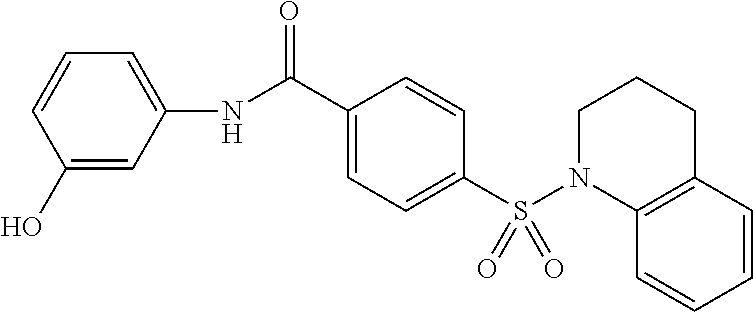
C12=C(C=CC=C1)N(S(C1=CC=C(C(NC3=CC=CC(O)=C3)=O)C=C1)(=O)=O)CCC2
